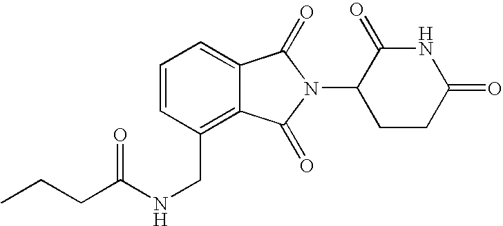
C1=CC=C2C(=C1CNC(CCC)=O)C(=O)N(C1CCC(=O)NC1=O)C2=O
